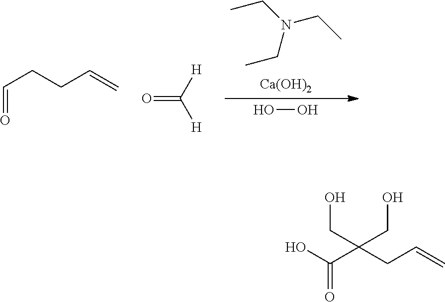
CCN(CC)CC.[Ca(OH)2].OO.C(=O)CCC=C.O=C([H])[H].OC(C(CC=C)(CO)CO)=O
